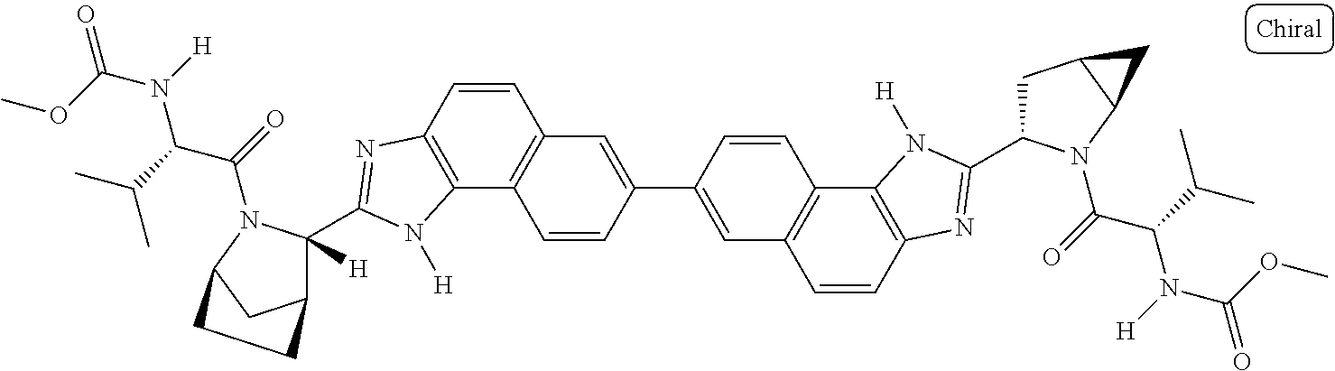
C1=CC2=C(C3=C1C=C(C1=CC4=C(C=C1)C1=C(C=C4)N=C(C4CC5C(N4C(=O)C(C(C)C)N([H])C(OC)=O)C5)N1[H])C=C3)N([H])C(C1([H])C3CC(N1C(=O)C(C(C)C)N([H])C(OC)=O)CC3)=N2
